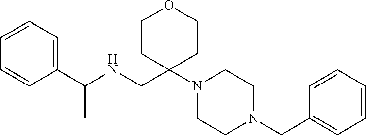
C1CC(CNC(C2=CC=CC=C2)C)(N2CCN(CC3=CC=CC=C3)CC2)CCO1
